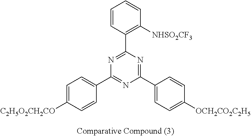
C1=CC(C2=NC(C3=CC=C([C2H5O2CH2CO])C=C3)=NC(C3=CC=C([OCH2CO2C2H5])C=C3)=N2)=C([NHSO2CF3])C=C1
